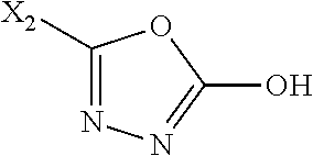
N1=C([X2])OC(O)=N1
